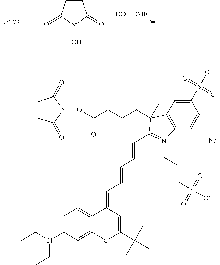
C(=CC=CC1=[N+](CCCS([O-])(=O)=O)C2=C(C=C(S([O-])(=O)=O)C=C2)C1(CCCC(ON1C(=O)CCC1=O)=O)C)C=C1C2=CC=C(N(CC)CC)C=C2OC(C(C)(C)C)=C1.[Na].C1CC(=O)N(O)C1=O
